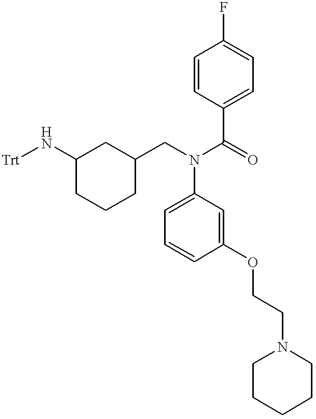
C1=CC(C(N(C2=CC=CC(OCCN3CCCCC3)=C2)CC2CCCC(N[Trt])C2)=O)=CC=C1F
